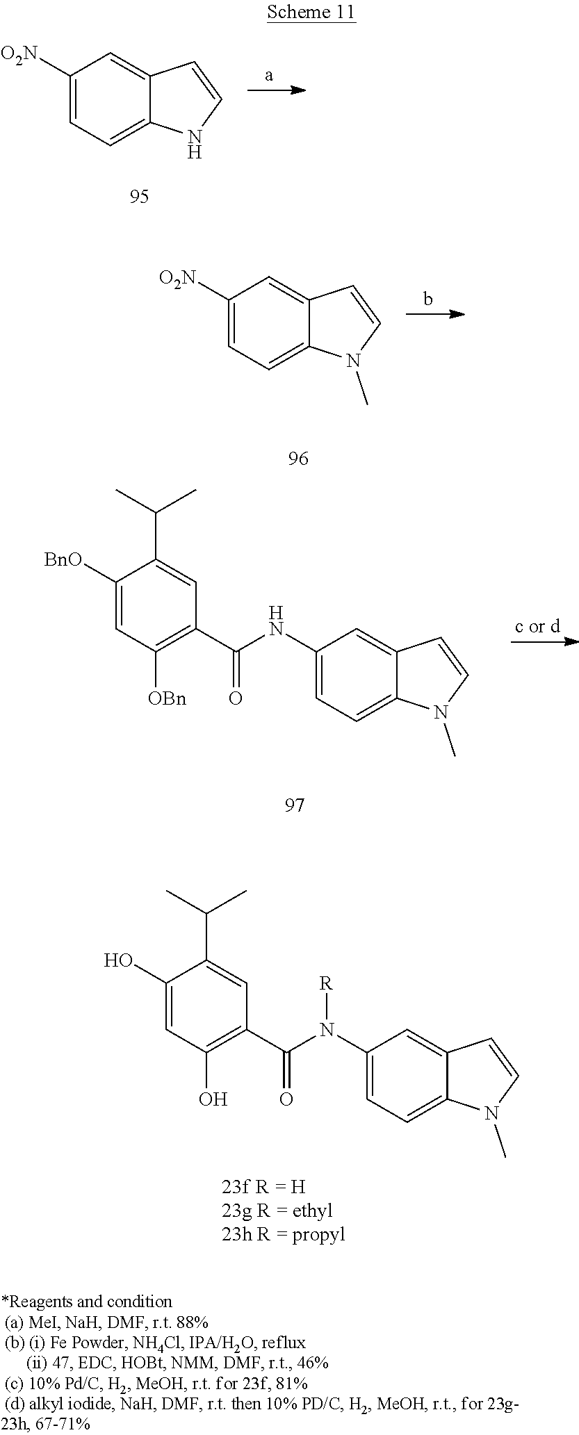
C1=C2C(=CC([O2N])=C1)C=CN2.C1=C2C(=CC([O2N])=C1)C=CN2C.C1([BnO])=CC([OBn])=C(C(NC2=CC=C3C(=C2)C=CN3C)=O)C=C1C(C)C.C1(O)=CC(O)=C(C(N([R])C2=CC=C3C(=C2)C=CN3C)=O)C=C1C(C)C
